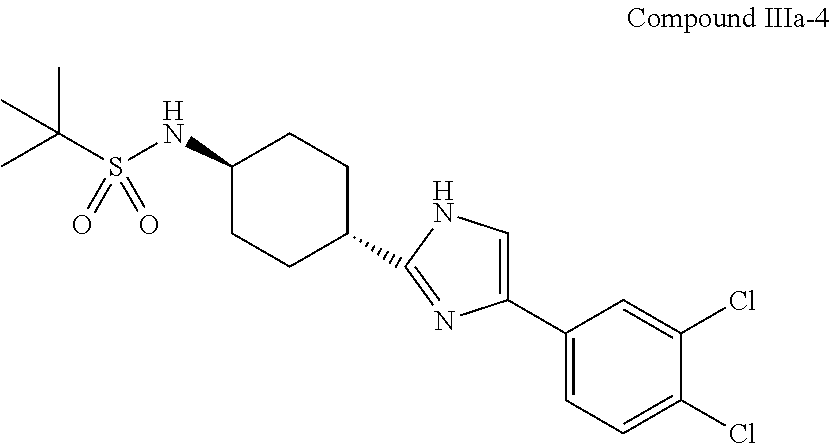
C1(NS(C(C)(C)C)(=O)=O)CCC(C2=NC(C3=CC=C(Cl)C(Cl)=C3)=CN2)CC1
